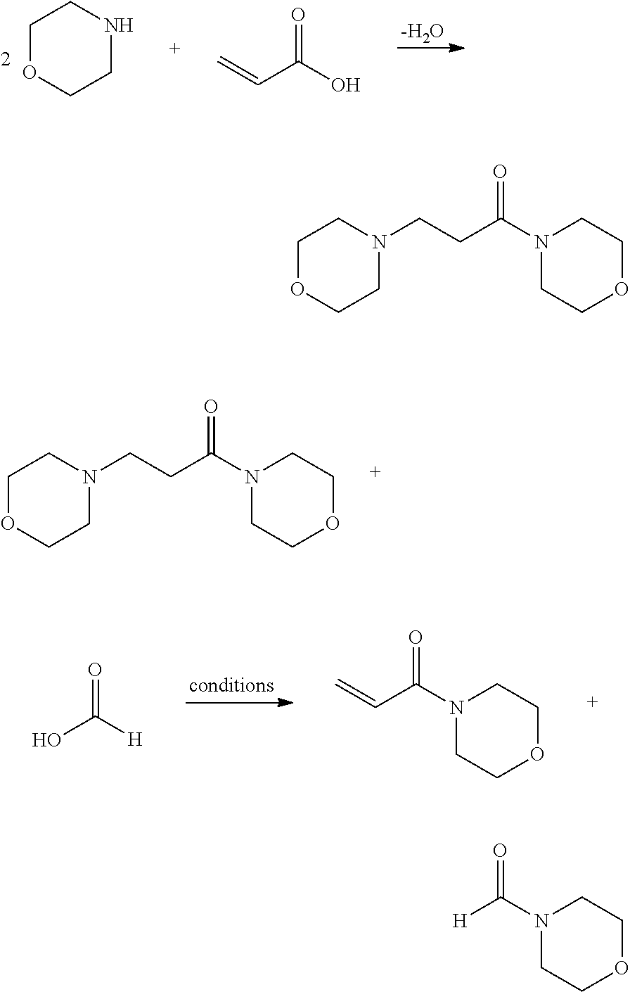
C1OCCN(CCC(N2CCOCC2)=O)C1.OC([H])=O.N1(C(C=C)=O)CCOCC1.C1OCCNC1.[-H2O].C=CC(O)=O.C1OCCN(CCC(N2CCOCC2)=O)C1.N1(C([H])=O)CCOCC1
